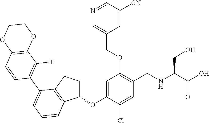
C1=C(OC2CCC3=C2C=CC=C3C2=C(F)C3=C(C=C2)OCCO3)C(Cl)=CC(CNC(CO)C(=O)O)=C1OCC1=CN=CC([CN])=C1
